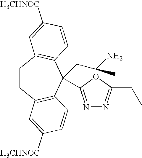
C1CC2=C(C=CC([H3CHNOC])=C2)C(CC(N)C)(C2=NN=C(CC)O2)C2=C1C=C([H3CHNOC])C=C2
